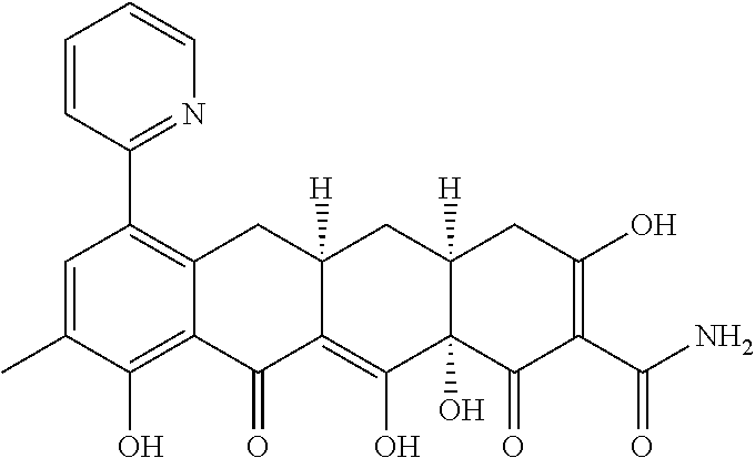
C1=C(C)C(O)=C2C(=C1C1=NC=CC=C1)CC1([H])C(=C(O)C3(O)C([H])(C1)CC(O)=C(C(N)=O)C3=O)C2=O
